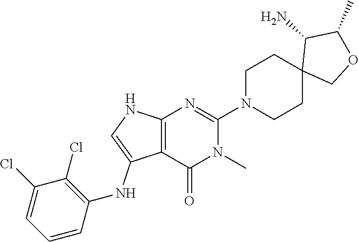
C12=C(C(=O)N(C)C(N3CCC4(CC3)COC(C)C4N)=N1)C(NC1=C(Cl)C(Cl)=CC=C1)=CN2
